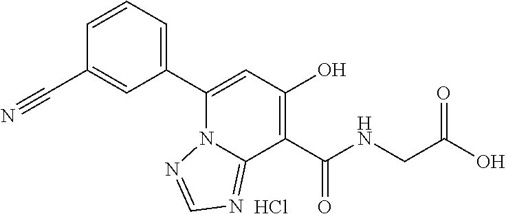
C1(C#N)=CC(C2=CC(O)=C(C(NCC(O)=O)=O)C3=NC=NN23)=CC=C1.Cl
